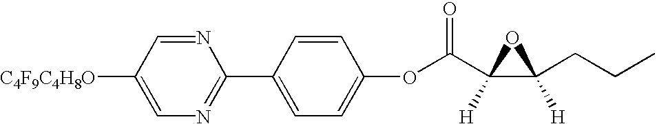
C1([C4F9C4H8O])=CN=C(C2=CC=C(OC(=O)C3([H])C(CCC)([H])O3)C=C2)N=C1
